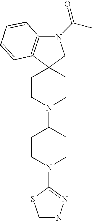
C1CN(C2CCN(C3=NN=CS3)CC2)CCC12C1=C(N(C(C)=O)C2)C=CC=C1
